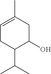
C1=C(C)CC(O)C(C(C)C)C1
